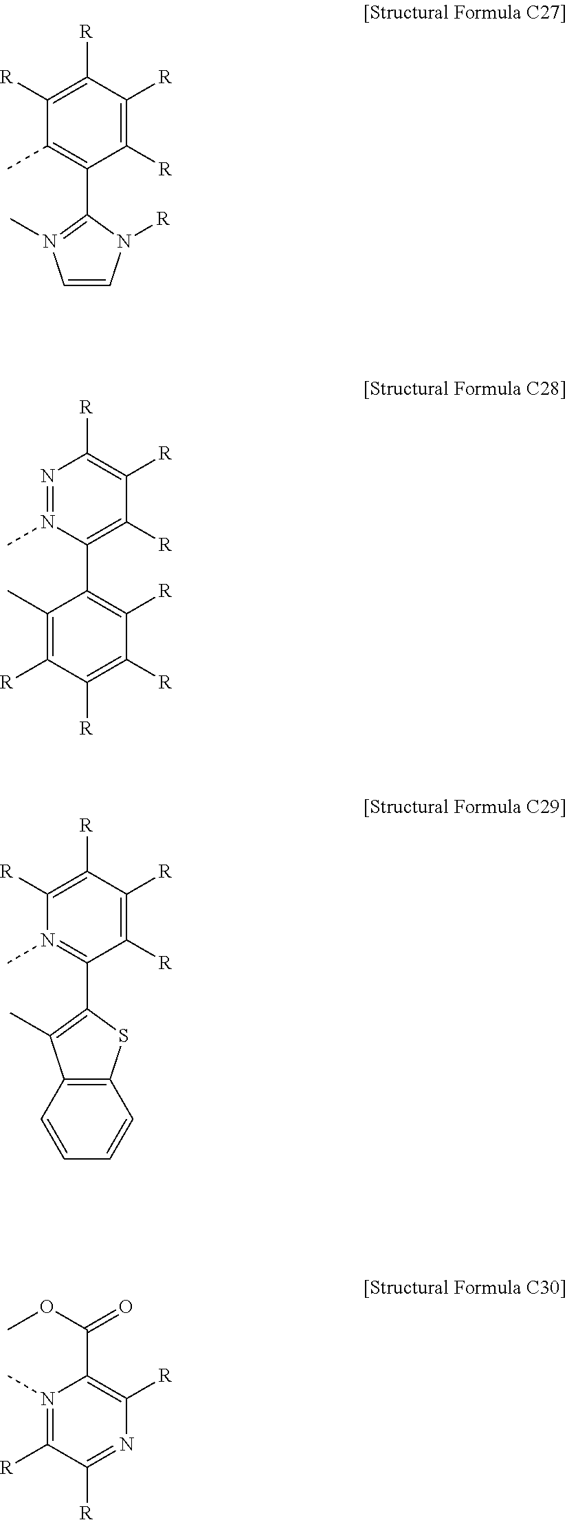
C1([R])=C([R])C([R])=C([R])C(C)=C1C1=N(C)C=CN1[R].C1([R])=C(C2=C([R])C([R])=C([R])C([R])=C2C)N(C)=NC([R])=C1[R].C1([R])=C([R])C([R])=C([R])N(C)=C1C1=C(C)C2=C(S1)C=CC=C2.N1(C)=C([R])C([R])=NC([R])=C1C(OC)=O
